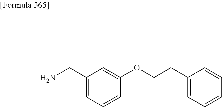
C1(CN)=CC=CC(OCCC2=CC=CC=C2)=C1
